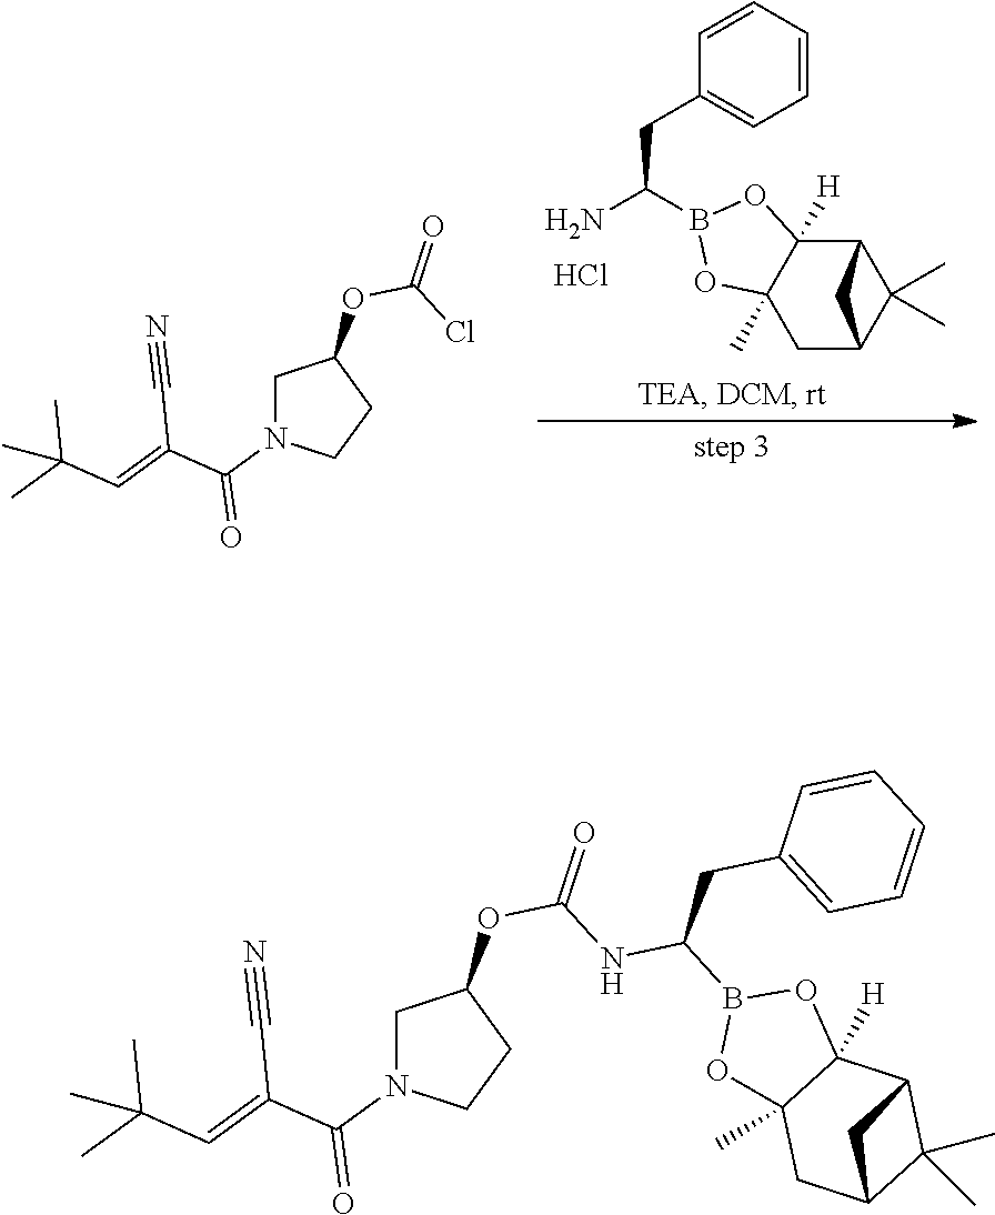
NC(B1OC2(C)C([H])(O1)C1C(C)(C)C(C2)C1)CC1=CC=CC=C1.C1N(C(=O)C(C#N)=CC(C)(C)C)CCC1OC(Cl)=O.Cl.C1N(C(=O)C(C#N)=CC(C)(C)C)CCC1OC(NC(CC1=CC=CC=C1)B1OC2(C)C([H])(O1)C1C(C)(C)C(C2)C1)=O
